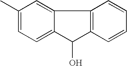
C1(C)=CC=C2C(=C1)C1=C(C2O)C=CC=C1
